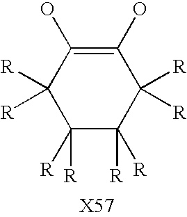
C1([R])([R])C([R])([R])C(O)=C(O)C([R])([R])C1([R])[R]
